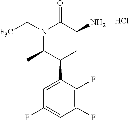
C1(F)=C(F)C(C2CC(N)C(=O)N(C[F3C])C2C)=CC(F)=C1.Cl
